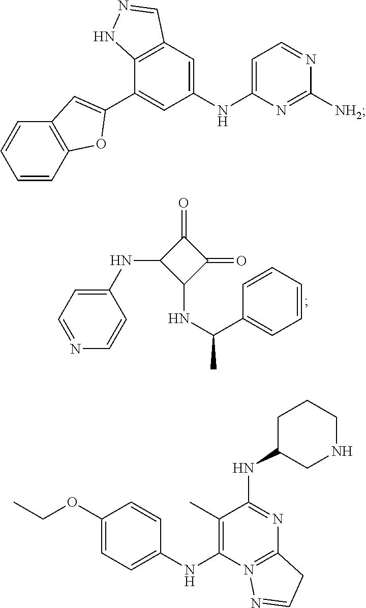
C1(=O)C(NC2=CC=NC=C2)C(NC(C)C2=CC=CC=C2)C1=O.C1(NC2=CC=NC([NH2])=N2)=CC2=C(C(C3=CC4=C(C=CC=C4)O3)=C1)NN=C2.C1(OCC)=CC=C(NC2=C(C)C(NC3CCCNC3)=NC3=N2N=CC3)C=C1
